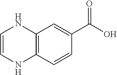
C1=CNC2=C(N1)C=C(C(O)=O)C=C2
